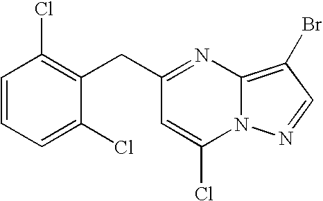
C1=CC=C(Cl)C(CC2=NC3=C(Br)C=NN3C(Cl)=C2)=C1Cl
